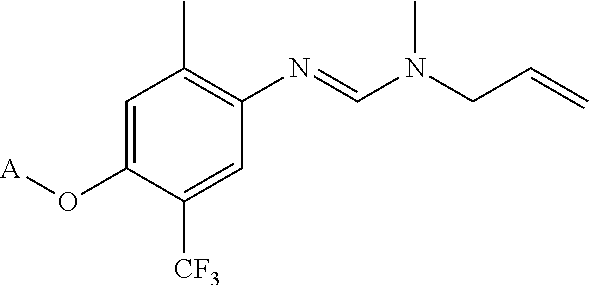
C1=C(O[A])C([CF3])=CC(N=CN(CC=C)C)=C1C
